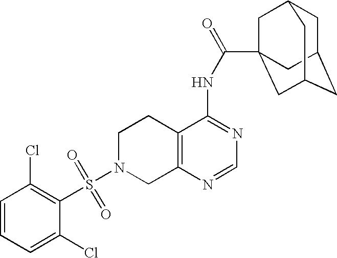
C1N(S(=O)(=O)C2=C(Cl)C=CC=C2Cl)CC2=C(C1)C(NC(=O)C13CC4CC(CC(C1)C4)C3)=NC=N2
